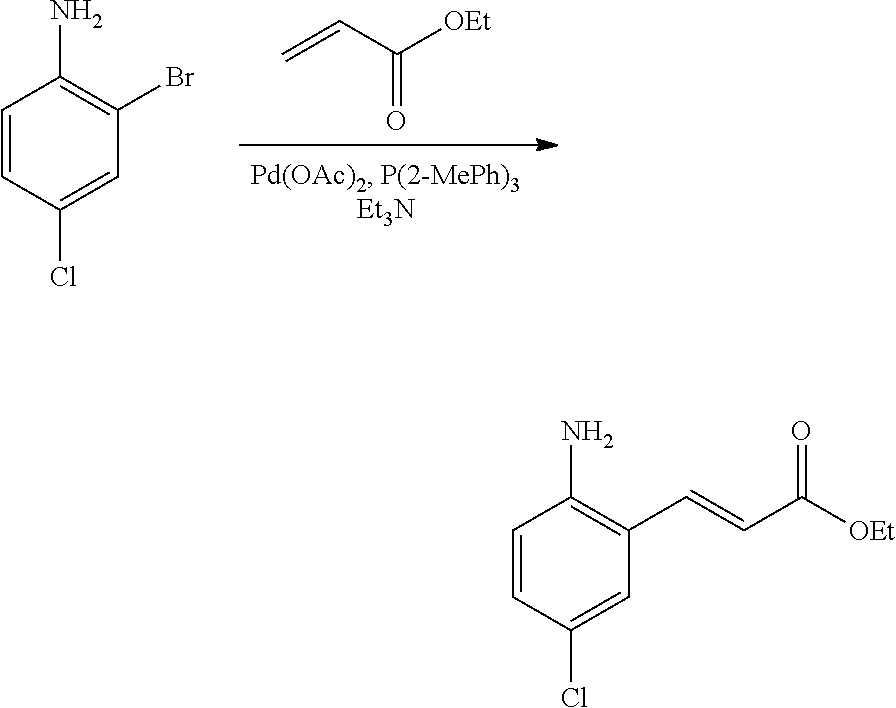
C=CC([OEt])=O.C1=CC(Cl)=CC(Br)=C1N.C1=CC(Cl)=CC(C=CC([OEt])=O)=C1N
